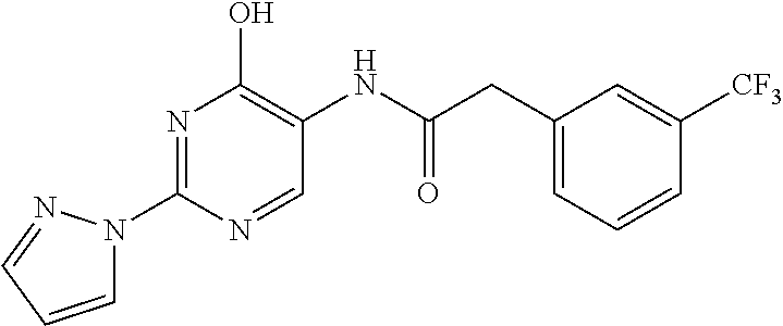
N1=C(N2C=CC=N2)N=CC(NC(CC2=CC=CC([CF3])=C2)=O)=C1O
